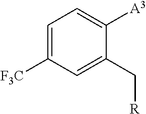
C1=C([F3C])C=C(C[R])C([A3])=C1
